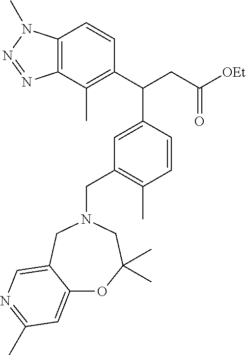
C12=C(C(C)=C(C(CC([OEt])=O)C3=CC(CN4CC(C)(C)OC5=CC(C)=NC=C5C4)=C(C)C=C3)C=C1)N=NN2C
